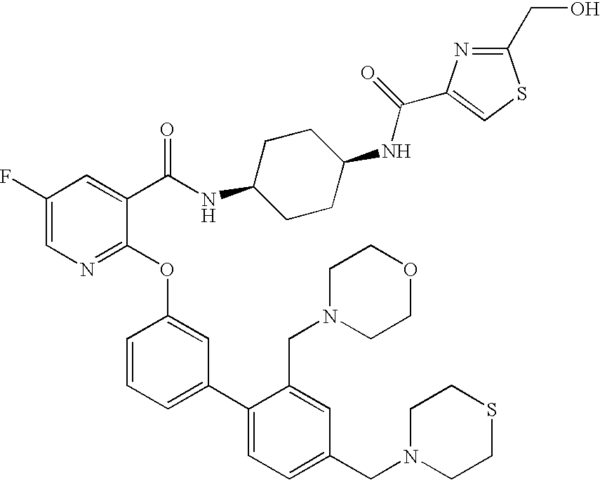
C1(F)=CN=C(OC2=CC(C3=CC=C(CN4CCSCC4)C=C3CN3CCOCC3)=CC=C2)C(C(NC2CCC(NC(=O)C3=CSC(CO)=N3)CC2)=O)=C1
